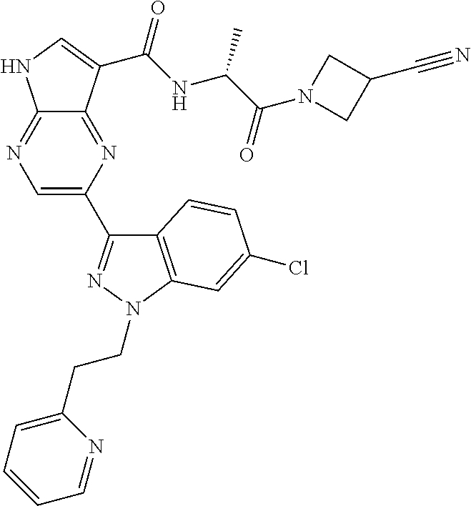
C12=NC=C(C3=NN(CCC4=CC=CC=N4)C4=C3C=CC(Cl)=C4)N=C1C(C(NC(C(N1CC(C#N)C1)=O)C)=O)=CN2
